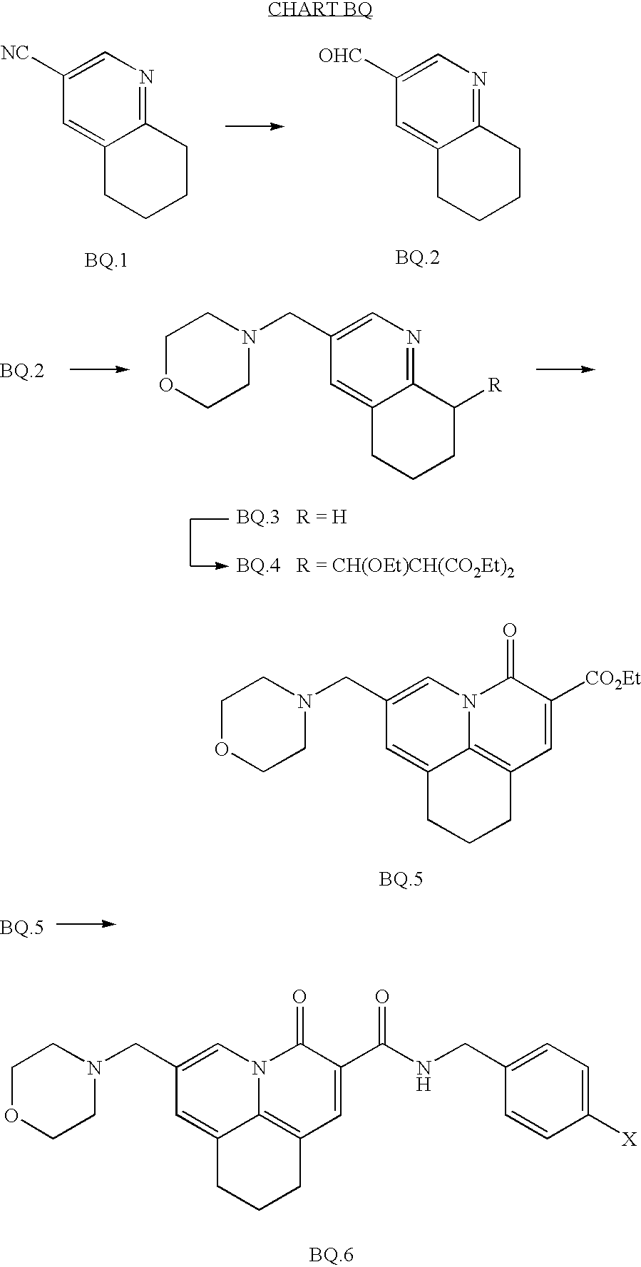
C12=C3C=C([CO2Et])C(=O)N1C=C(CN1CCOCC1)C=C2CCC3.C12=C3C=C(C(=O)NCC4=CC=C([X])C=C4)C(=O)N1C=C(CN1CCOCC1)C=C2CCC3.C12=NC=C([NC])C=C1CCCC2.C12=NC=C([OHC])C=C1CCCC2.C12=NC=C(CN3CCOCC3)C=C1CCCC2[R]
